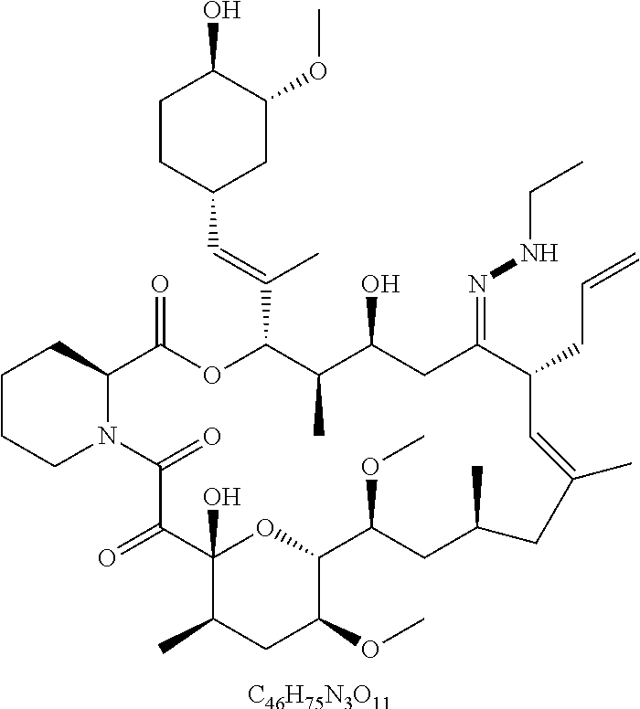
[C46H75N3O11].C1CCN2C(C1)C(=O)OC(C(=CC1CC(OC)C(O)CC1)C)C(C)C(O)CC(=NNCC)C(CC=C)C=C(C)CC(C)CC(OC)C1OC(O)(C(=O)C2=O)C(C)CC1OC
